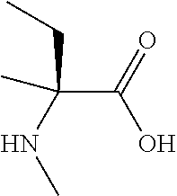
C(C(NC)(CC)C)(O)=O
